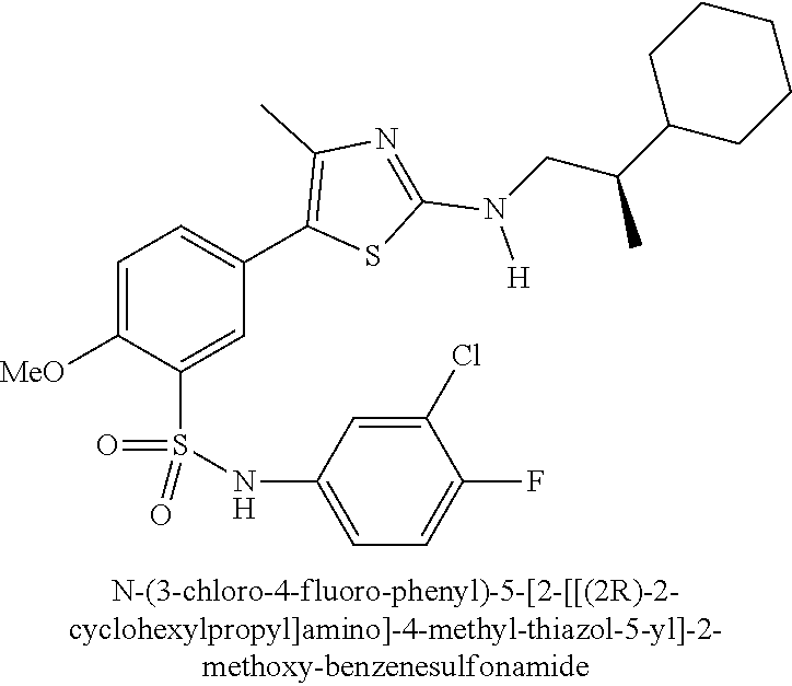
C1=C([MeO])C(S(NC2=CC=C(F)C(Cl)=C2)(=O)=O)=CC(C2=C(C)N=C(N([H])CC(C3CCCCC3)C)S2)=C1
